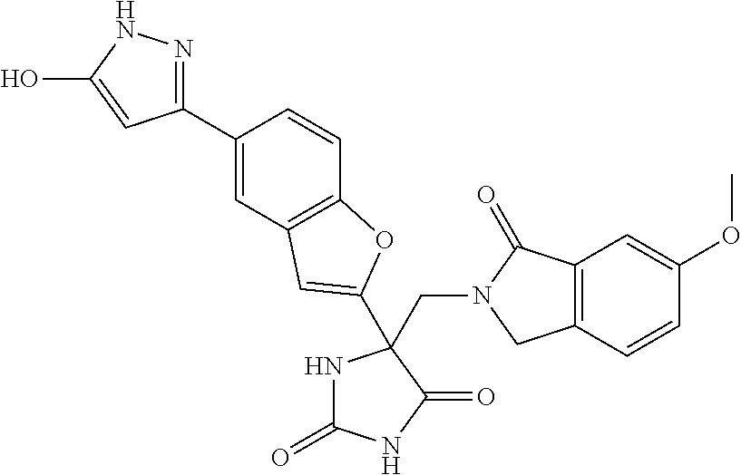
C(N1CC2=C(C1=O)C=C(OC)C=C2)C1(C2=CC3=C(C=CC(C4=NNC(O)=C4)=C3)O2)NC(=O)NC1=O
